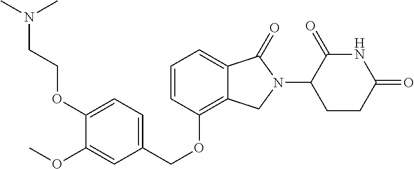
C(OC1=C2C(=CC=C1)C(=O)N(C1C(=O)NC(=O)CC1)C2)C1=CC=C(OCCN(C)C)C(OC)=C1
